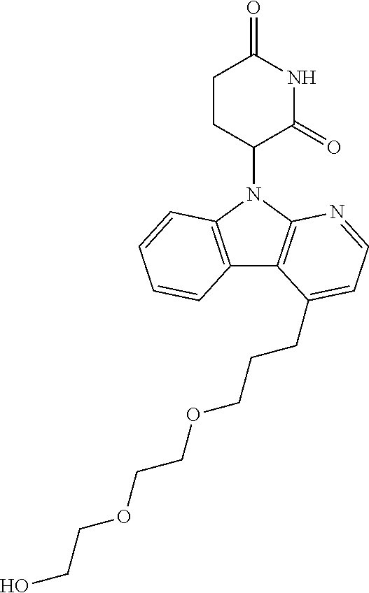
N1(C2CCC(=O)NC2=O)C2=C(C3=C1C=CC=C3)C(CCCOCCOCCO)=CC=N2
